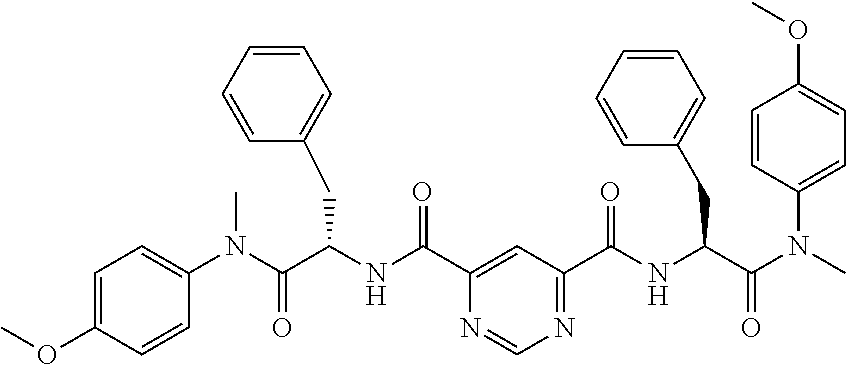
C1=C(OC)C=CC(N(C(C(NC(C2=CC(C(NC(C(N(C)C3=CC=C(OC)C=C3)=O)CC3=CC=CC=C3)=O)=NC=N2)=O)CC2=CC=CC=C2)=O)C)=C1
